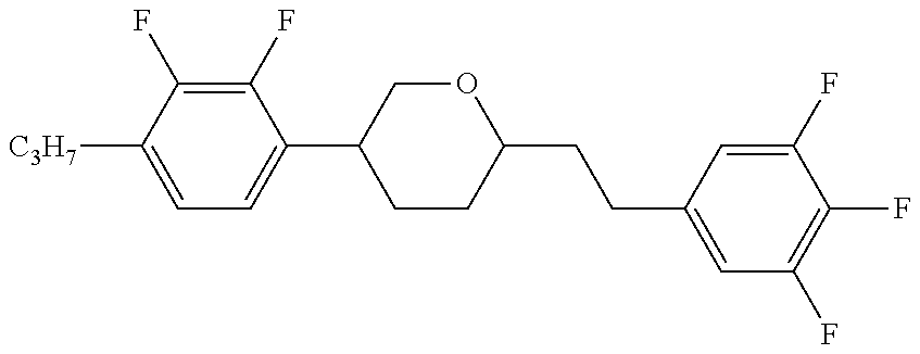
C1=C([C3H7])C(F)=C(F)C(C2CCC(CCC3=CC(F)=C(F)C(F)=C3)OC2)=C1
